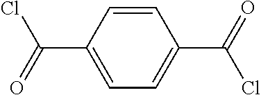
C1=C(C(=O)Cl)C=CC(C(=O)Cl)=C1
